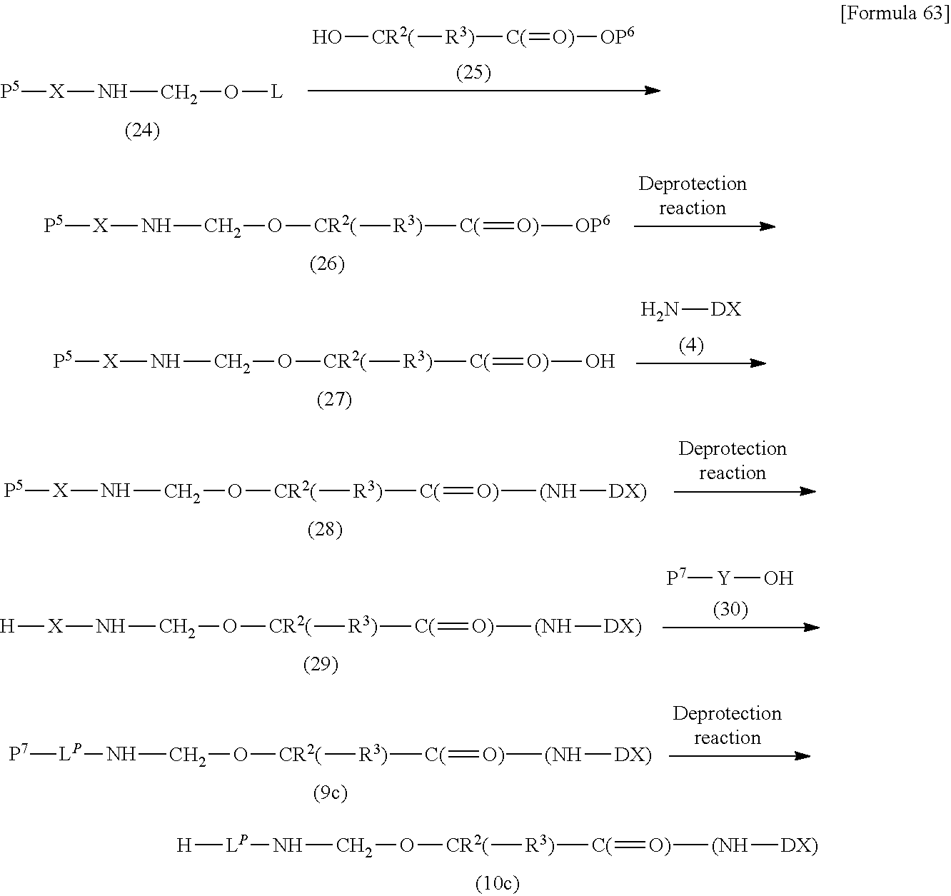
[P5][X]NCO[L].O[CR2(][R3)][C(]=[O)][OP6].[P5][X]NCO[CR2(][R3)][C(]=[O)][OP6].[P5][X]NCO[CR2(][R3)][C(]=[O)]O.N[DX].[P5][X]NCO[CR2(][R3)][C(]=[O)][(NH][DX)].[H][LP]NCO[CR2(][R3)][C(]=[O)][(NH][DX)].[H][X]NCO[CR2(][R3)][C(]=[O)][(NH][DX)].[P7][Y]O.[P7][LP]NCO[CR2(][R3)][C(]=[O)][(NH][DX)]
